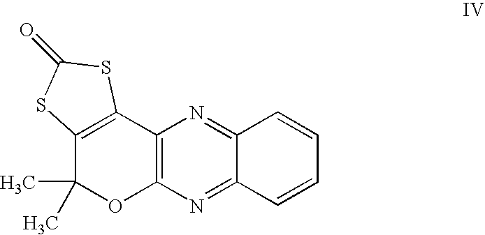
C12=C(N=C3C(=N1)C=CC=C3)OC(C)(C)C1=C2SC(=O)S1
